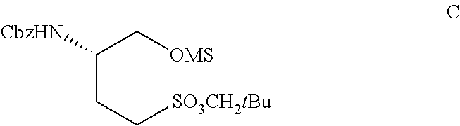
C(CC[SO3CH2tBu])(C[OMS])[CbzHN]
